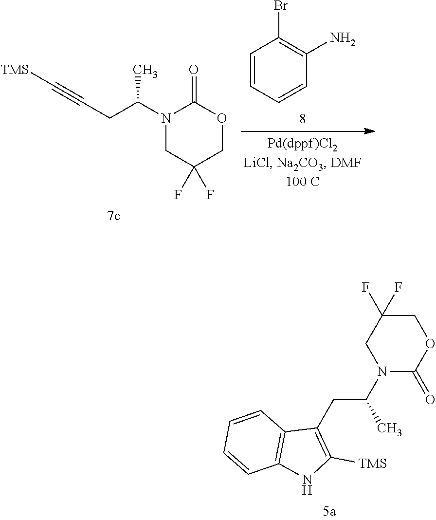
C1=CC=CC(N)=C1Br.O=C1OCC(F)(F)CN1C(CC#C[TMS])C.C1C(F)(F)CN(C(CC2=C([TMS])NC3=C2C=CC=C3)C)C(=O)O1
